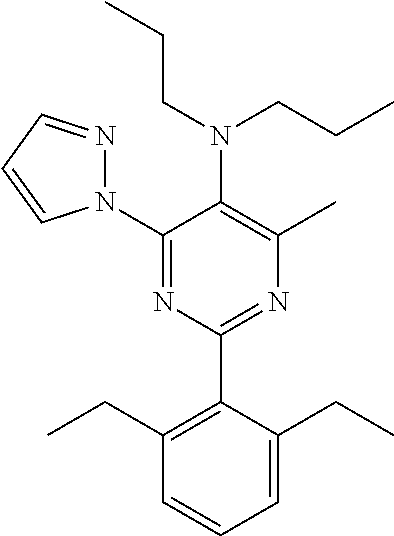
C1(N2N=CC=C2)=NC(C2=C(CC)C=CC=C2CC)=NC(C)=C1N(CCC)CCC
